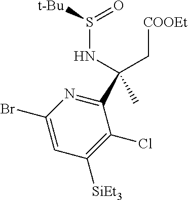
C(C[COOEt])(NS(=O)[t-Bu])(C)C1=NC(Br)=CC([SiEt3])=C1Cl
